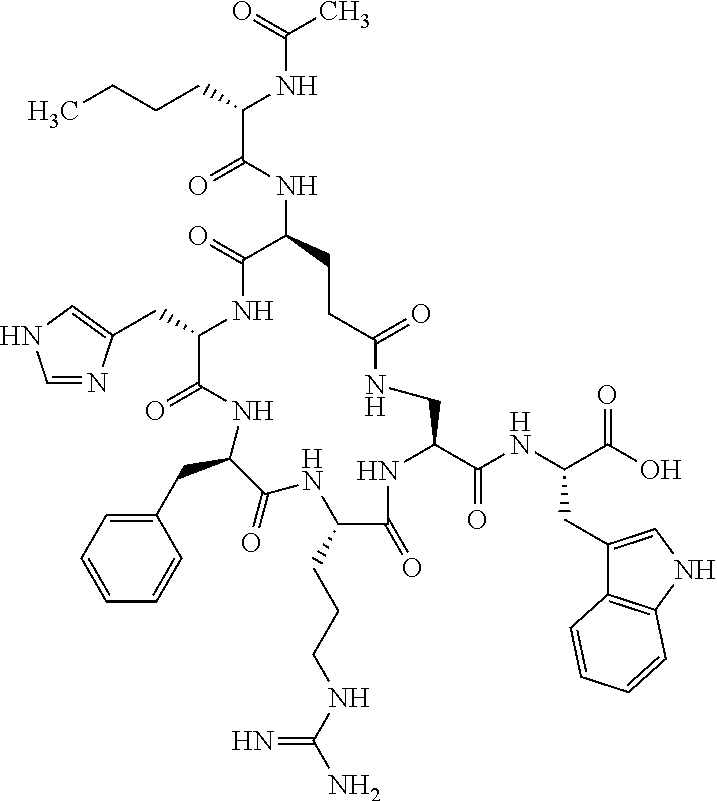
C(C1C(=O)NC(CC2=CC=CC=C2)C(=O)NC(CCCNC(N)=N)C(=O)NC(C(NC(C(O)=O)CC2=CNC3=C2C=CC=C3)=O)CNC(=O)CCC(NC(C(CCCC)NC(C)=O)=O)C(=O)N1)C1=CNC=N1
